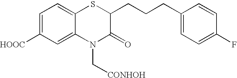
C1=C([HOOC])C=C2C(=C1)SC(CCCC1=CC=C(F)C=C1)C(=O)N2C[CONHOH]
